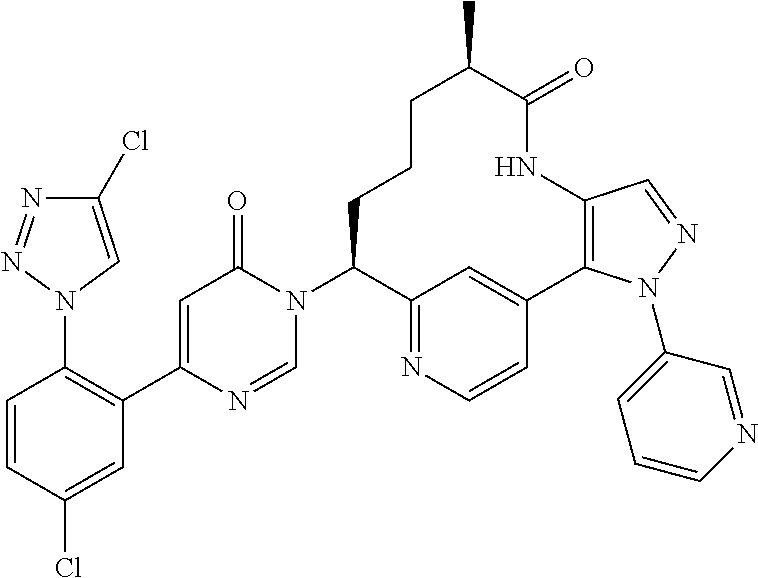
C1(Cl)=CN(C2=C(C3=CC(=O)N(C4C5=NC=CC(=C5)C5=C(C=NN5C5=CC=CN=C5)NC(=O)C(C)CCC4)C=N3)C=C(Cl)C=C2)N=N1
